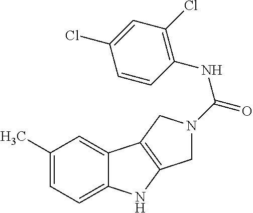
C1(C)=CC=C2C(=C1)C1=C(N2)CN(C(NC2=C(Cl)C=C(Cl)C=C2)=O)C1
